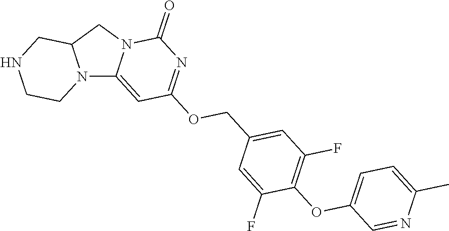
N12C3=CC(OCC4=CC(F)=C(OC5=CC=C(C)N=C5)C(F)=C4)=NC(=O)N3CC1CNCC2
